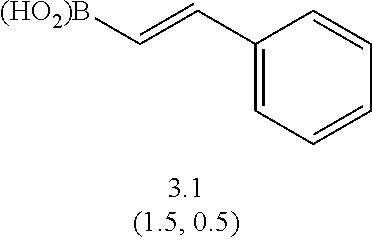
C1(C=C[(HO2)B])=CC=CC=C1
